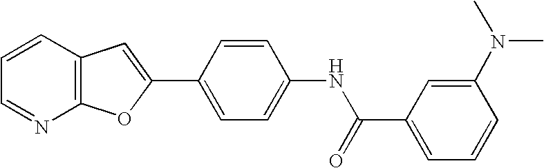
C1=CC2=C(N=C1)OC(C1=CC=C(NC(C3=CC=CC(N(C)C)=C3)=O)C=C1)=C2
